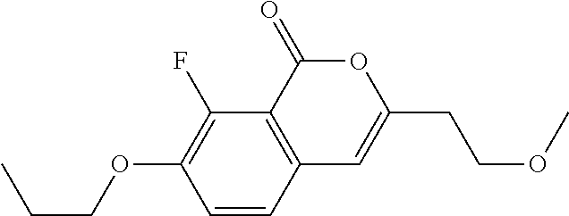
C1=CC2=C(C(F)=C1OCCC)C(=O)OC(CCOC)=C2
